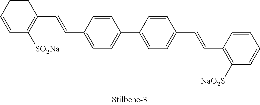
C1=CC=CC(C=CC2=CC=C(C3=CC=C(C=CC4=C([NaO2S])C=CC=C4)C=C3)C=C2)=C1[SO2Na]
